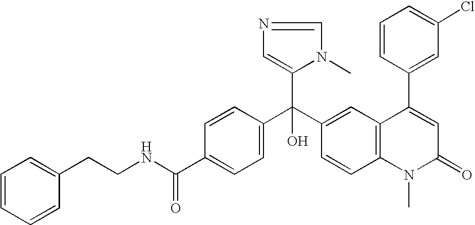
C1=C(C(NCCC2=CC=CC=C2)=O)C=CC(C(C2=CC3=C(C=C2)N(C)C(=O)C=C3C2=CC(Cl)=CC=C2)(C2=CN=CN2C)O)=C1
